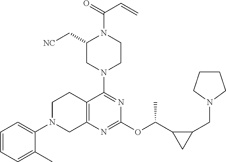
C1=CC=C(C)C(N2CC3=C(CC2)C(N2CCN(C(=O)C=C)C(C[NC])C2)=NC(OC(C2CC2CN2CCCC2)C)=N3)=C1
